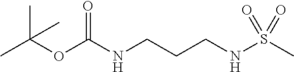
CC(OC(NCCCNS(C)(=O)=O)=O)(C)C
